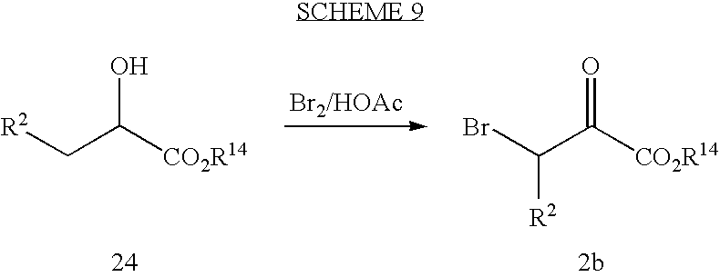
[R2]CC([CO2R14])O.[Br2/HOAc].BrC(C([CO2R14])=O)[R2]
